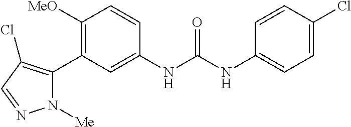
C1([OMe])=C(C2=C(Cl)C=NN2[Me])C=C(NC(=O)NC2=CC=C(Cl)C=C2)C=C1
